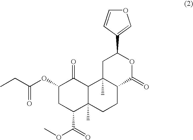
C1(OC(CC)=O)CC(C(=O)OC)C2(C)C(C1=O)C1(C)C(CC2)C(=O)OC(C2=COC=C2)C1
